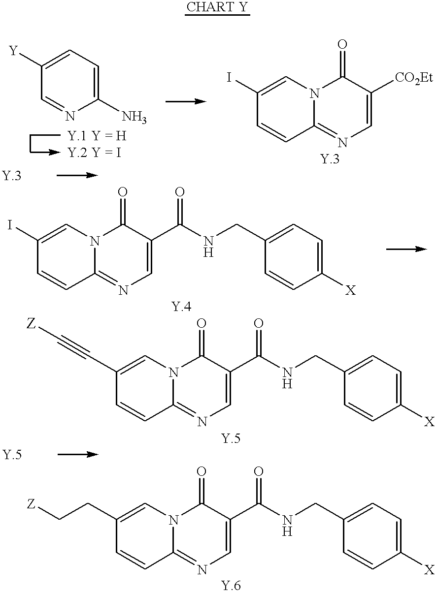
C1([Y])=CC=C(N)N=C1.C1(I)=CN2C(=NC=C([CO2Et])C2=O)C=C1.C1(I)=CN2C(=NC=C(C(NCC3=CC=C([X])C=C3)=O)C2=O)C=C1.C1(C#C[Z])=CN2C(=NC=C(C(NCC3=CC=C([X])C=C3)=O)C2=O)C=C1.C1(CC[Z])=CN2C(=NC=C(C(NCC3=CC=C([X])C=C3)=O)C2=O)C=C1
